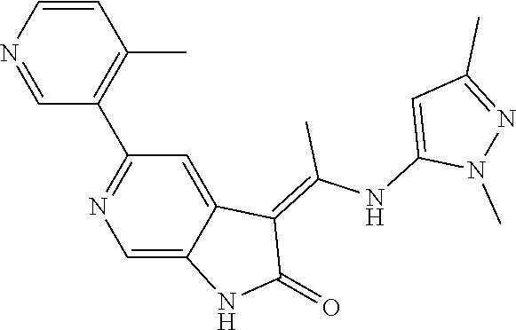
C1=CN=CC(C2=NC=C3C(=C2)C(=C(NC2=CC(C)=NN2C)C)C(=O)N3)=C1C
